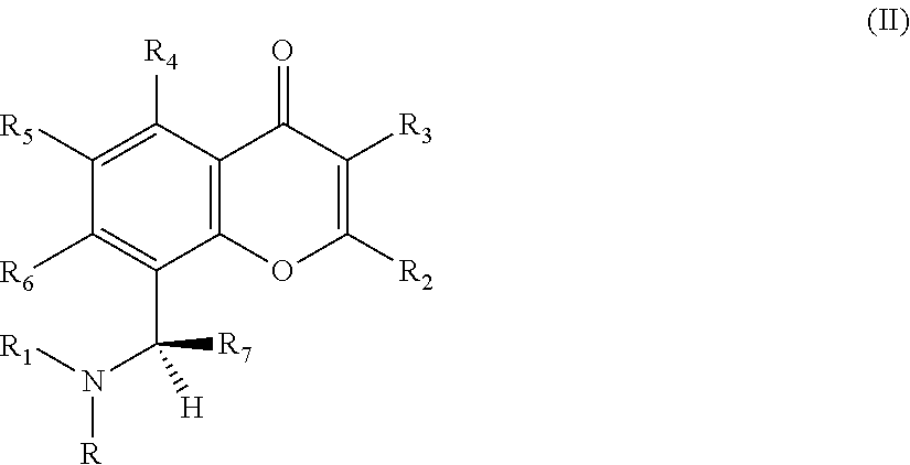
[R6]C1=C(C(N([R1])[R])([H])[R7])C2=C(C([R4])=C1[R5])C(=O)C([R3])=C([R2])O2
